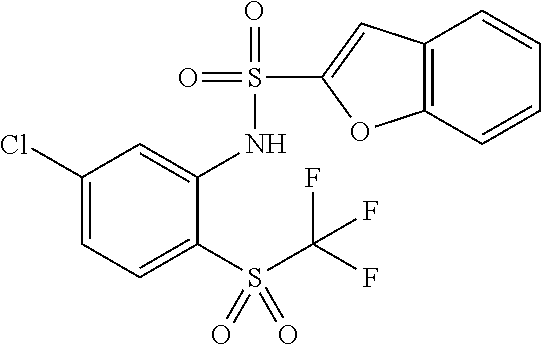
C1(Cl)=CC=C(S(C(F)(F)F)(=O)=O)C(NS(C2=CC3=C(O2)C=CC=C3)(=O)=O)=C1
